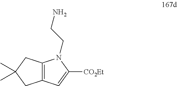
C12=C(C=C([CO2Et])N1CCN)CC(C)(C)C2
